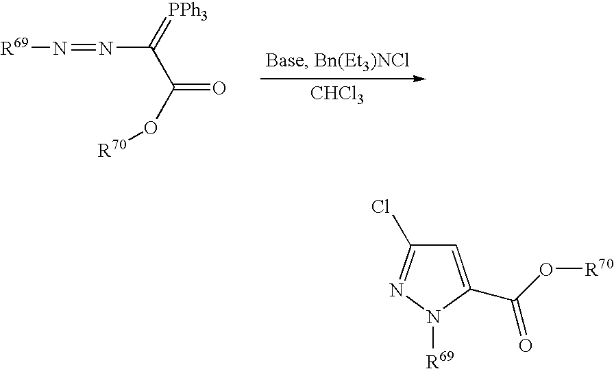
[CHCl3].N(C(=[PPh3])C(=O)O[R70])=N[R69].C1=C(C(O[R70])=O)N([R69])N=C1Cl
